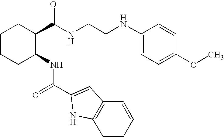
C1CCC(NC(=O)C2=CC3=C(C=CC=C3)N2)C(C(NCCNC2=CC=C(OC)C=C2)=O)C1
